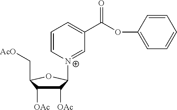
C1([OAc])C([OAc])C(C[AcO])OC1[N+]1=CC(C(OC2=CC=CC=C2)=O)=CC=C1
